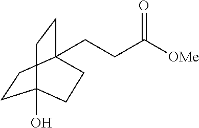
C1CC2(CCC([OMe])=O)CCC1(O)CC2
